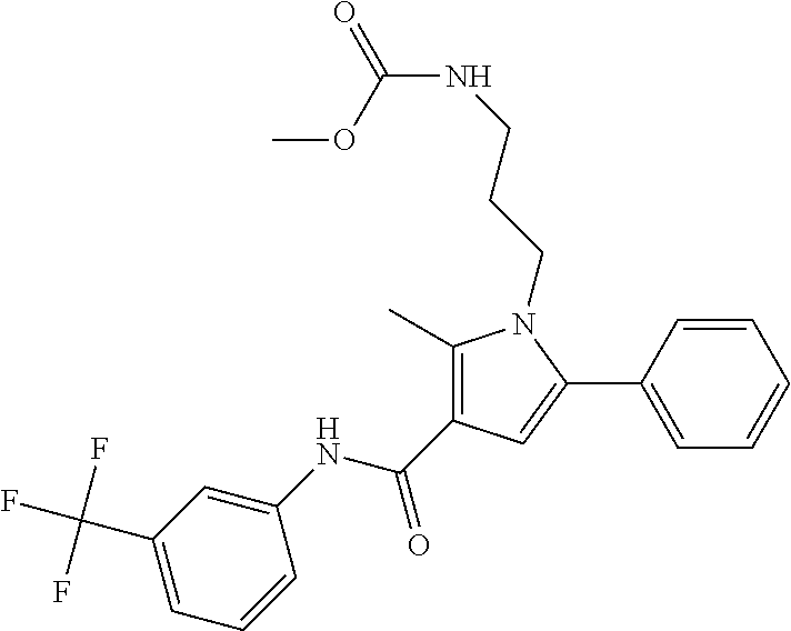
C1(C)=C(C(NC2=CC(C(F)(F)F)=CC=C2)=O)C=C(C2=CC=CC=C2)N1CCCNC(=O)OC
